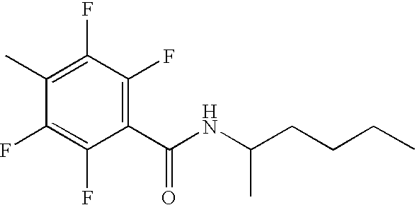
C1(C(NC(CCCC)C)=O)=C(F)C(F)=C(C)C(F)=C1F
